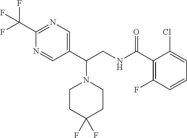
N1=C(C(F)(F)F)N=CC(C(CNC(C2=C(F)C=CC=C2Cl)=O)N2CCC(F)(F)CC2)=C1
